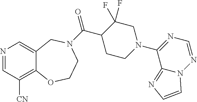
N1=CC([CN])=C2C(=C1)CN(C(C1CCN(C3=NC=NN4C3=NC=C4)CC1(F)F)=O)CCO2
